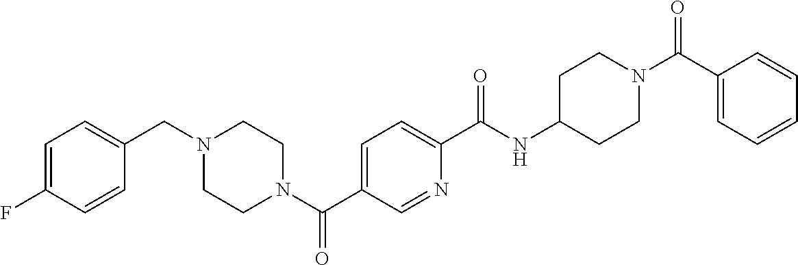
C1(F)=CC=C(CN2CCN(C(C3=CC=C(C(NC4CCN(C(C5=CC=CC=C5)=O)CC4)=O)N=C3)=O)CC2)C=C1
